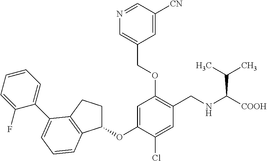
C1=C(OC2CCC3=C2C=CC=C3C2=CC=CC=C2F)C(Cl)=CC(CNC([COOH])C(C)C)=C1OCC1=CN=CC([CN])=C1
